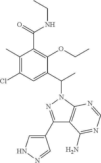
O=C(NCC)C1=C(OCC)C(C(C)N2N=C(C3=CNN=C3)C3=C2N=CN=C3N)=CC(Cl)=C1C
